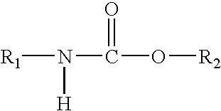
[R1]N(C(O[R2])=O)[H]
